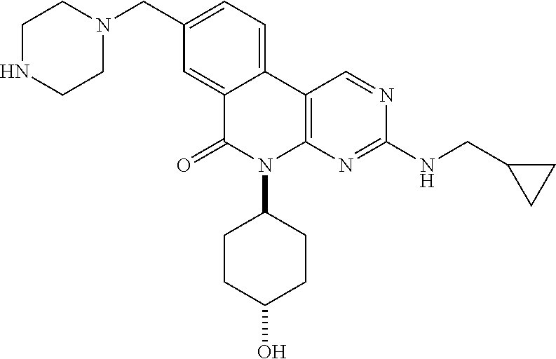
C1(CN2CCNCC2)=CC=C2C(=C1)C(=O)N(C1CCC(O)CC1)C1=C2C=NC(NCC2CC2)=N1
